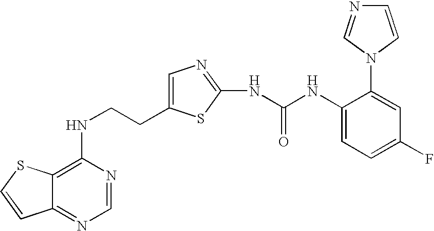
C(CNC1=C2C(=NC=N1)C=CS2)C1=CN=C(NC(=O)NC2=CC=C(F)C=C2N2C=NC=C2)S1
